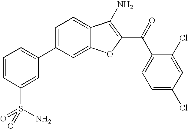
C1=CC(S(N)(=O)=O)=CC(C2=CC=C3C(=C2)OC(C(C2=CC=C(Cl)C=C2Cl)=O)=C3N)=C1
